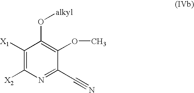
C1([X1])=C([X2])N=C(C#N)C(OC)=C1O[alkyl]
